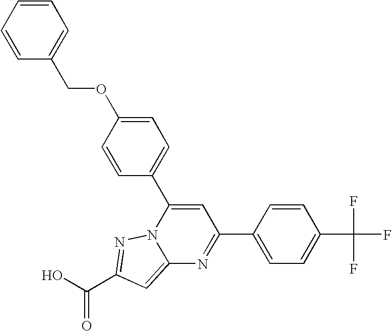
O=C(O)C1=NN2C(=C1)N=C(C1=CC=C(C(F)(F)F)C=C1)C=C2C1=CC=C(OCC2=CC=CC=C2)C=C1
